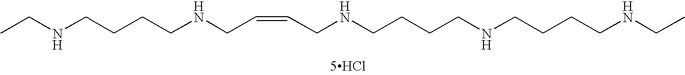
CCNCCCCNCC=CCNCCCCNCCCCNCC.[5HCl]
